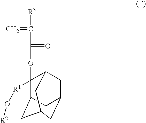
C=C([R3])C(OC1([R1]O[R2])C2CC3CC(CC1C3)C2)=O
